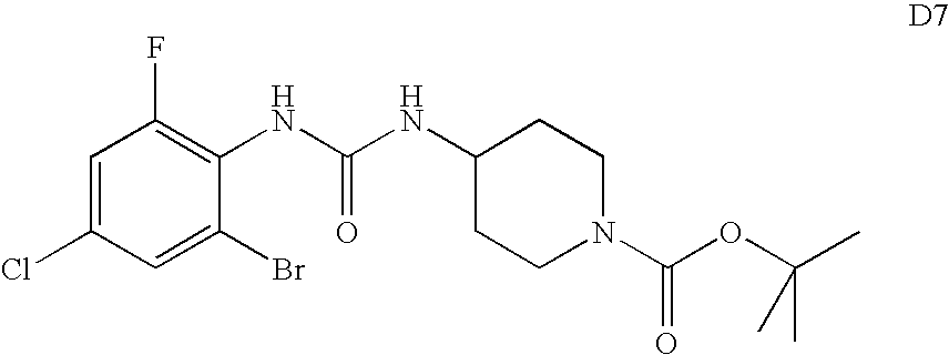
C1=C(Cl)C=C(Br)C(NC(NC2CCN(C(OC(C)(C)C)=O)CC2)=O)=C1F
